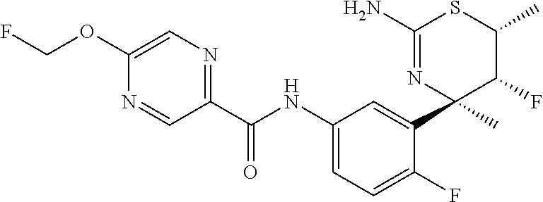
C1(C(NC2=CC=C(F)C(C3(C)C(F)C(C)SC(N)=N3)=C2)=O)=NC=C(OCF)N=C1
